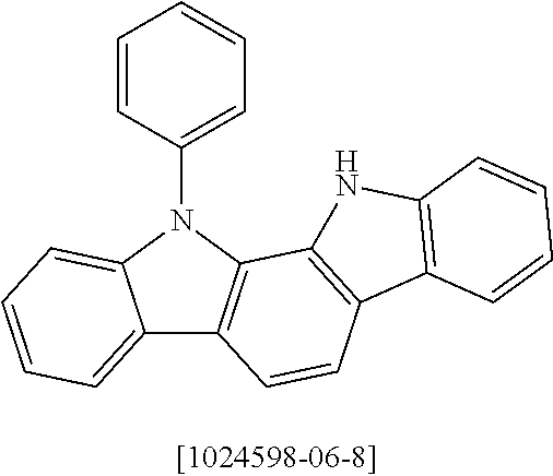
C12=CC=CC=C1N(C1=CC=CC=C1)C1=C2C=CC2=C1NC1=C2C=CC=C1
